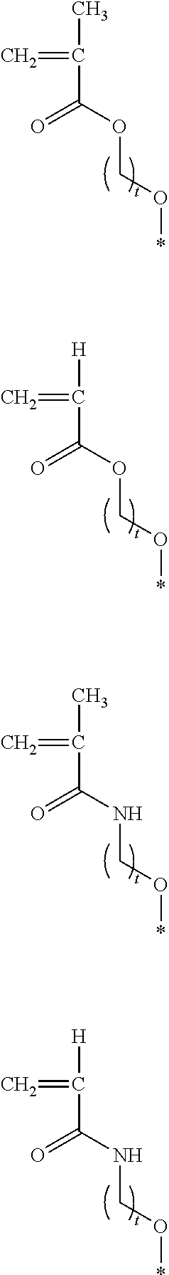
CC(=C)C(OCO*)=O.[H]C(=C)C(OCO*)=O.CC(=C)C(NCO*)=O.[H]C(=C)C(NCO*)=O
